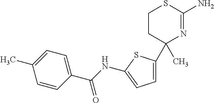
C1(C)(C2=CC=C(NC(=O)C3=CC=C(C)C=C3)S2)N=C(N)SCC1
